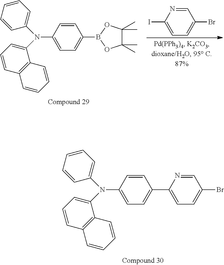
C1=CC(N(C2=CC=CC=C2)C2=CC=CC3=C2C=CC=C3)=CC=C1B1OC(C)(C)C(C)(C)O1.IC1=CC=C(Br)C=N1.C1=CC(N(C2=CC=CC=C2)C2=CC=CC3=C2C=CC=C3)=CC=C1C1=CC=C(Br)C=N1
